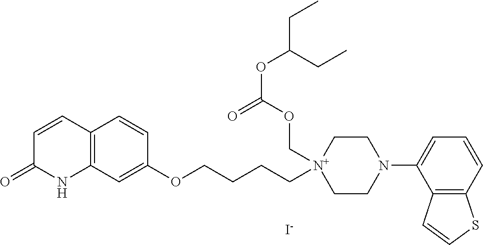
[I-].C1=CC2=C(NC1=O)C=C(OCCCC[N+]1(COC(OC(CC)CC)=O)CCN(C3=CC=CC4=C3C=CS4)CC1)C=C2
